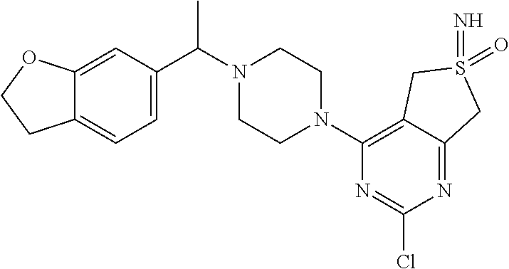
C12=CC(C(C)N3CCN(C4=C5C(=NC(Cl)=N4)CS(=N)(=O)C5)CC3)=CC=C1CCO2
